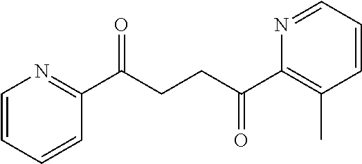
C1(C(CCC(C2=C(C)C=CC=N2)=O)=O)=NC=CC=C1
